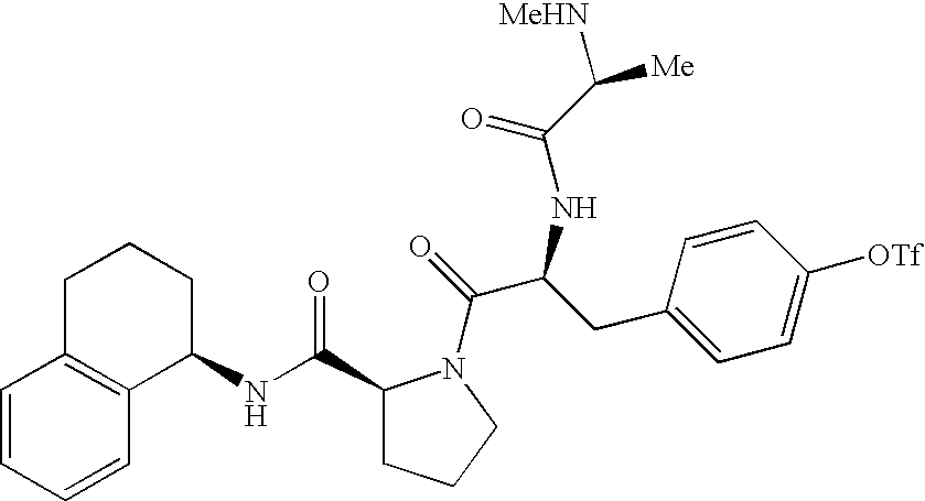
C1=CC=CC2=C1CCCC2NC(C1CCCN1C(=O)C(CC1=CC=C([OTf])C=C1)NC(C([Me])[MeHN])=O)=O
